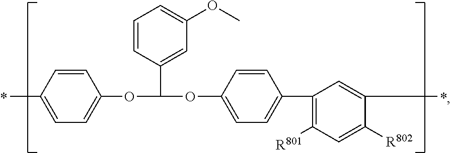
C1=CC(C)=CC=C1OC(C1=CC(OC)=CC=C1)OC1=CC=C(C2=C([R801])C=C([R802])C(C)=C2)C=C1
